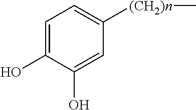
[(CH2)n](C)C1=CC=C(O)C(O)=C1
